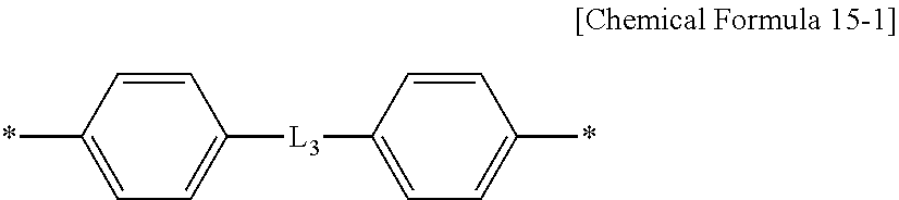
C1=CC(*)=CC=C1[L3]C1=CC=C(*)C=C1
